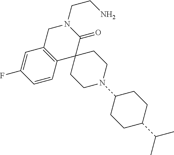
C1C2=C(C3(C(=O)N1CCN)CCN(C1CCC(C(C)C)CC1)CC3)C=CC(F)=C2
